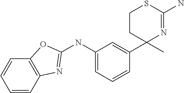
C1CC(C2=CC(NC3=NC4=C(C=CC=C4)O3)=CC=C2)(C)N=C(N)S1
